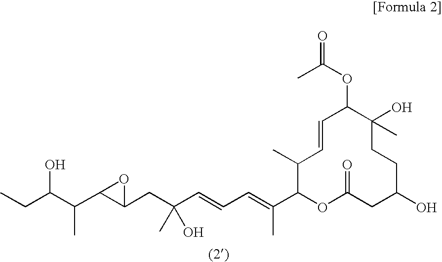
CCC(C(C1C(CC(C=CC=C(C)C2C(C)C=CC(OC(C)=O)C(O)(C)CCC(O)CC(=O)O2)(C)O)O1)C)O
